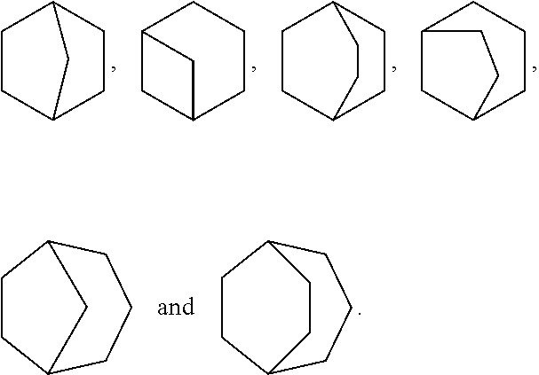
C1CC2CCC1C2.C12CC(CCC1)C2.C1CC2CCC1CC2.C12CC(CCC1)CC2.C1CC2CCCC1C2.C1CC2CCCC1CC2
